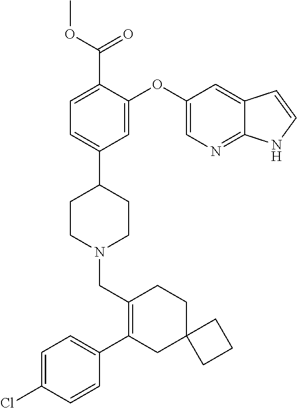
C1(C2=CC=C(Cl)C=C2)=C(CN2CCC(C3=CC=C(C(OC)=O)C(OC4=CN=C5C(=C4)C=CN5)=C3)CC2)CCC2(C1)CCC2
